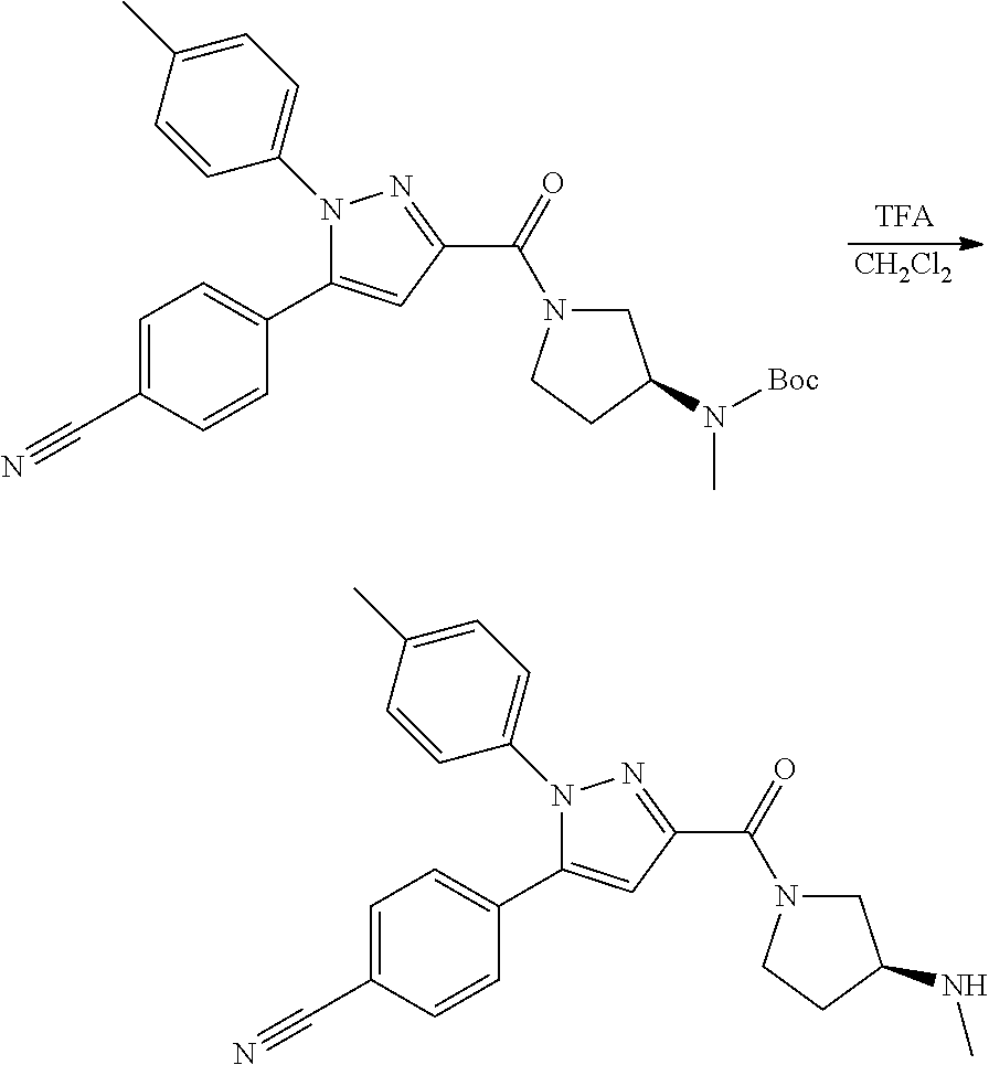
N1(C2=CC=C(C)C=C2)C(C2=CC=C(C#N)C=C2)=CC(C(=O)N2CC(NC)CC2)=N1.N1(C2=CC=C(C)C=C2)C(C2=CC=C(C#N)C=C2)=CC(C(=O)N2CC(N([Boc])C)CC2)=N1.[CH2Cl2]
